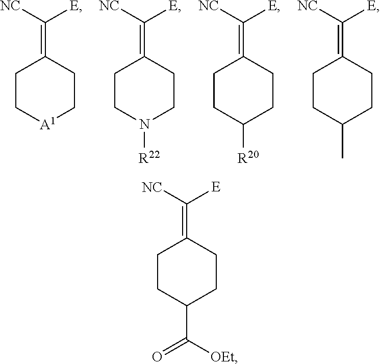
C1CC(C(=O)[OEt])CCC1=C([NC])[E].C1C[A1]CCC1=C([NC])[E].C1CN([R22])CCC1=C([NC])[E].C1CC([R20])CCC1=C([NC])[E].C1CC(C)CCC1=C([NC])[E]
